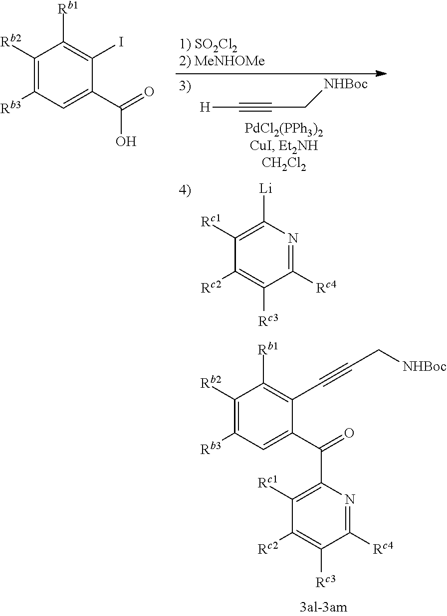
C1([Rb2])=C([Rb3])C=C(C(=O)C2=C([Rc1])C([Rc2])=C([Rc3])C([Rc4])=N2)C(C#CC[NHBoc])=C1[Rb1].[H]C#CC[NHBoc].[Li]C1=C([Rc1])C([Rc2])=C([Rc3])C([Rc4])=N1.C1([Rb2])=C([Rb3])C=C(C(=O)O)C(I)=C1[Rb1]
